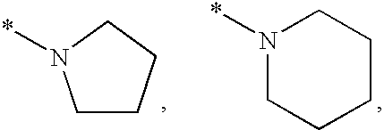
C1CCCN1*.N1(*)CCCCC1
